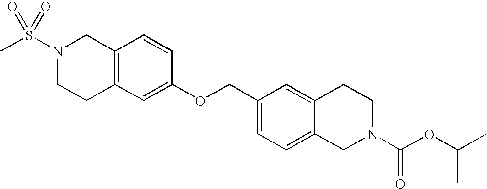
C12=C(CCN(S(C)(=O)=O)C1)C=C(OCC1=CC=C3C(=C1)CCN(C(OC(C)C)=O)C3)C=C2
